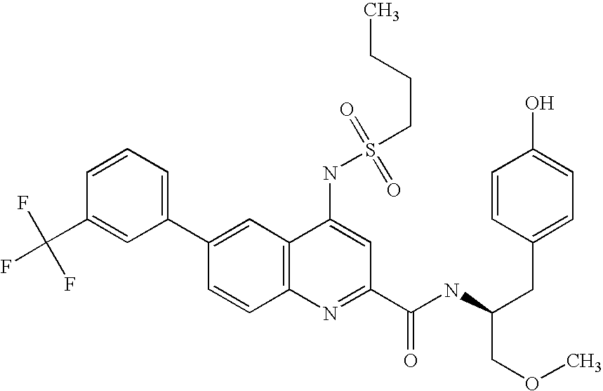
C1=CC(C(F)(F)F)=CC(C2=CC3=C(C=C2)N=C(C(NC(CC2=CC=C(O)C=C2)COC)=O)C=C3NS(CCCC)(=O)=O)=C1
